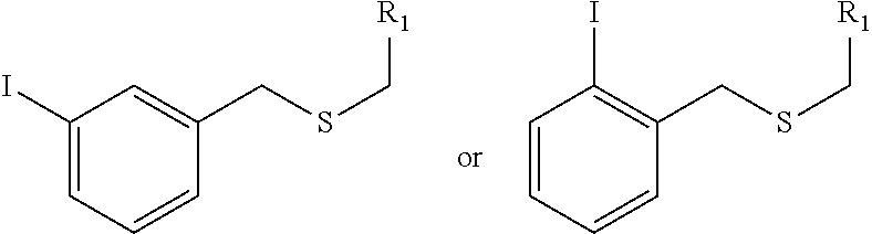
C1(I)=CC=CC(CSC[R1])=C1.C1=CC=CC(CSC[R1])=C1I
